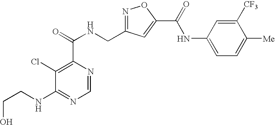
C1=NC(C(=O)NCC2=NOC(C(NC3=CC=C([Me])C([CF3])=C3)=O)=C2)=C(Cl)C(NCCO)=N1
